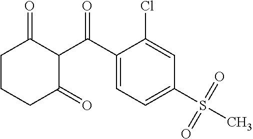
C1(C(C2C(=O)CCCC2=O)=O)=CC=C(S(=O)(=O)C)C=C1Cl
